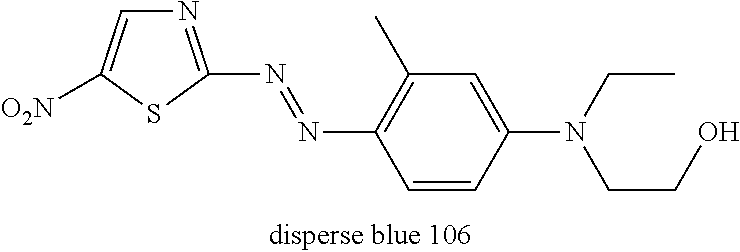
N(=NC1=C(C)C=C(N(CCO)CC)C=C1)C1=NC=C([O2N])S1
